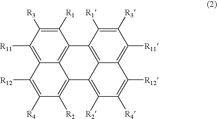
C1([R1])=C([R3])C([R11])=C2C3=C1C1=C4C(=C([R11])C([R3])=C1[R1])C([R12])=C([R4])C([R2])=C4C3=C([R2])C([R4])=C2[R12]
